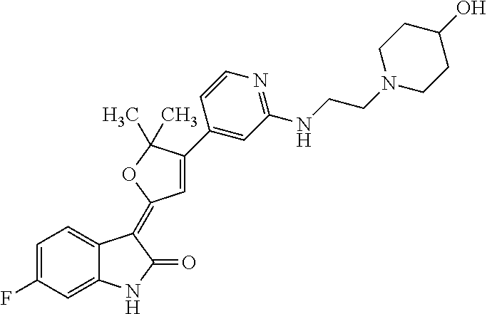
C1=C(F)C=C2C(=C1)C(=C1C=C(C3=CC(NCCN4CCC(O)CC4)=NC=C3)C(C)(C)O1)C(=O)N2
